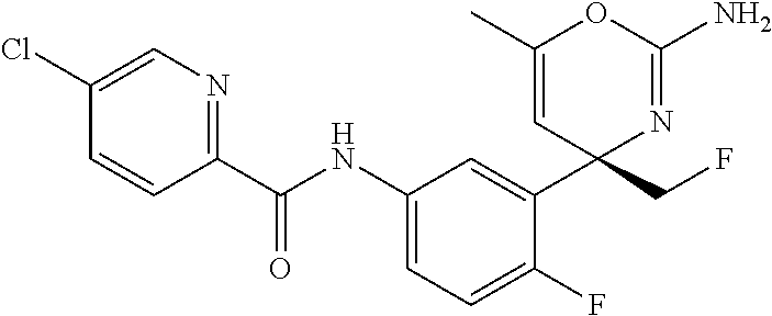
C1(C(NC2=CC=C(F)C(C3(CF)N=C(N)OC(C)=C3)=C2)=O)=NC=C(Cl)C=C1
